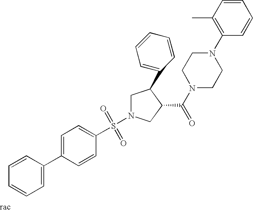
C1N(S(=O)(=O)C2=CC=C(C3=CC=CC=C3)C=C2)CC(C(N2CCN(C3=C(C)C=CC=C3)CC2)=O)C1C1=CC=CC=C1
